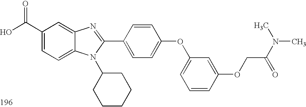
OC(C1=CC=C2C(=C1)N=C(C1=CC=C(OC3=CC=CC(OCC(N(C)C)=O)=C3)C=C1)N2C1CCCCC1)=O
